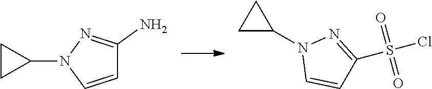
N1(C2CC2)C=CC(N)=N1.C1(N2C=CC(S(Cl)(=O)=O)=N2)CC1
